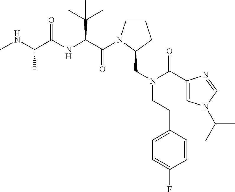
C(C(NC(C(NC)C)=O)C(C)(C)C)(=O)N1CCCC1CN(C(=O)C1=CN(C(C)C)C=N1)CCC1=CC=C(F)C=C1
